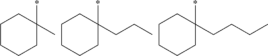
*C1(C)CCCCC1.*C1(CCC)CCCCC1.*C1(CCCC)CCCCC1
